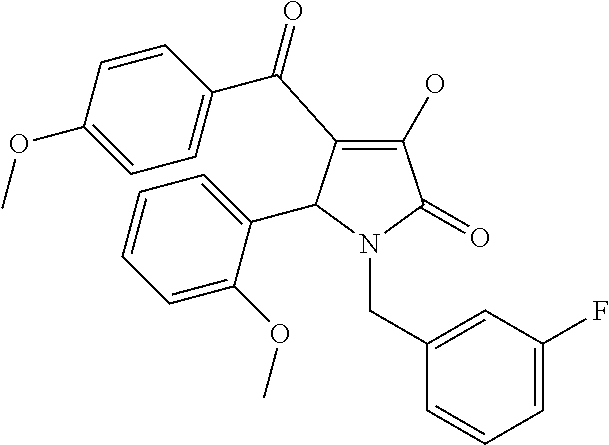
C1(O)=C(C(C2=CC=C(OC)C=C2)=O)C(C2=CC=CC=C2OC)N(CC2=CC(F)=CC=C2)C1=O
